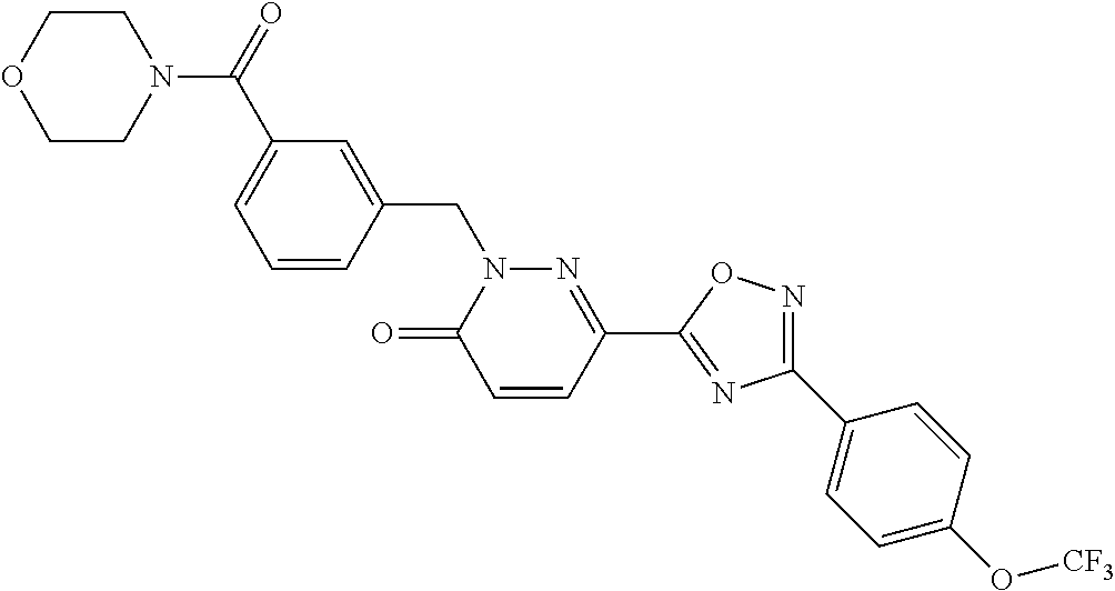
C1=CC(CN2C(=O)C=CC(C3=NC(C4=CC=C(O[CF3])C=C4)=NO3)=N2)=CC(C(=O)N2CCOCC2)=C1
